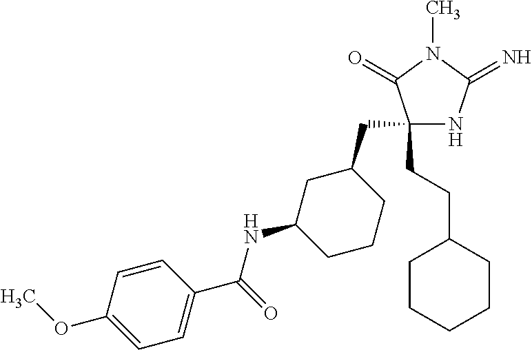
C1(CC2CC(NC(C3=CC=C(OC)C=C3)=O)CCC2)(CCC2CCCCC2)NC(=N)N(C)C1=O
